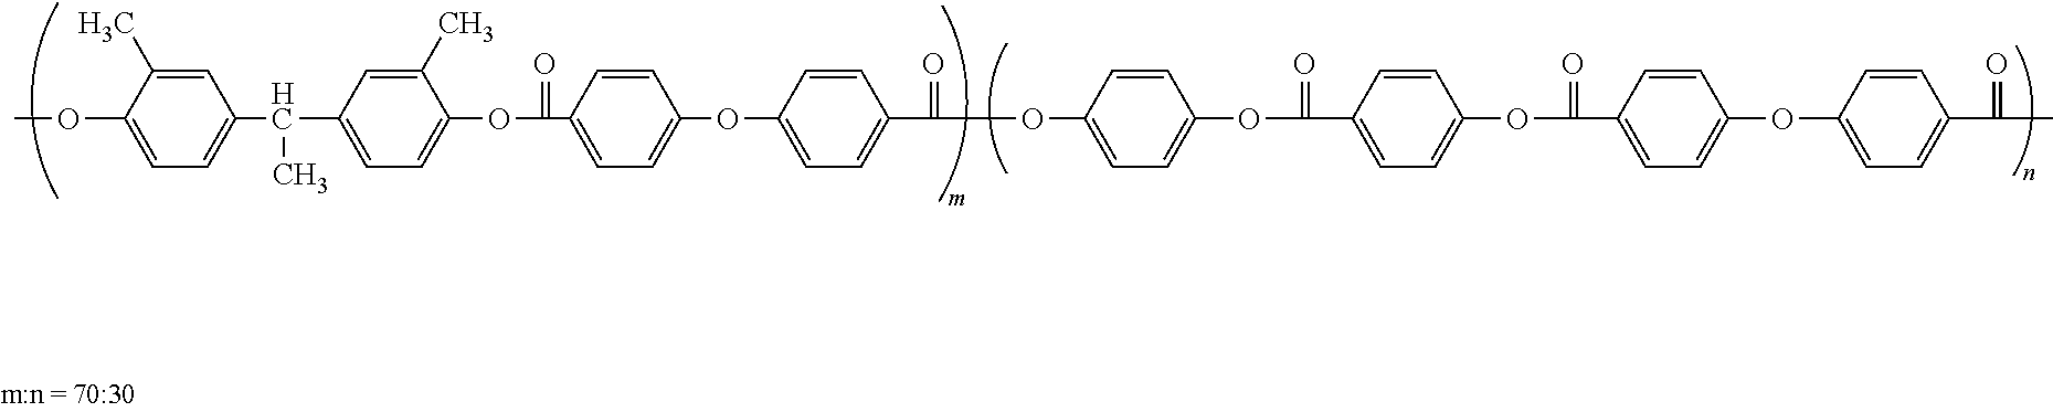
C1=C(C)C(OC)=CC=C1C(C1=CC=C(OC(C2=CC=C(OC3=CC=C(C(OC4=CC=C(OC(=O)C5=CC=C(OC(C6=CC=C(OC7=CC=C(C(=O)C)C=C7)C=C6)=O)C=C5)C=C4)=O)C=C3)C=C2)=O)C(C)=C1)C
